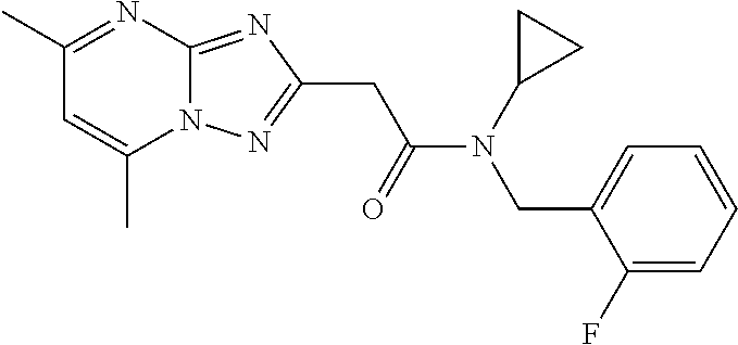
C1(C)=NC2=NC(CC(N(CC3=CC=CC=C3F)C3CC3)=O)=NN2C(C)=C1
